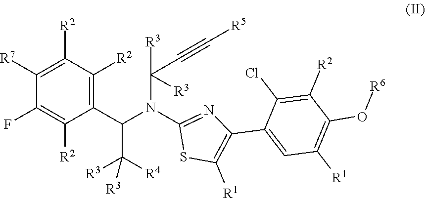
C1(C(N(C2=NC(C3=CC([R1])=C(O[R6])C([R2])=C3Cl)=C([R1])S2)C([R3])([R3])C#C[R5])C([R3])([R4])[R3])=C([R2])C([R2])=C([R7])C(F)=C1[R2]
